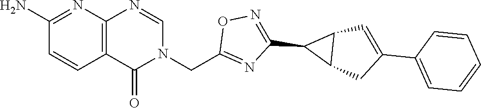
C12=C(N=CN(CC3=NC(C4C5C4C=C(C4=CC=CC=C4)C5)=NO3)C1=O)N=C(N)C=C2
